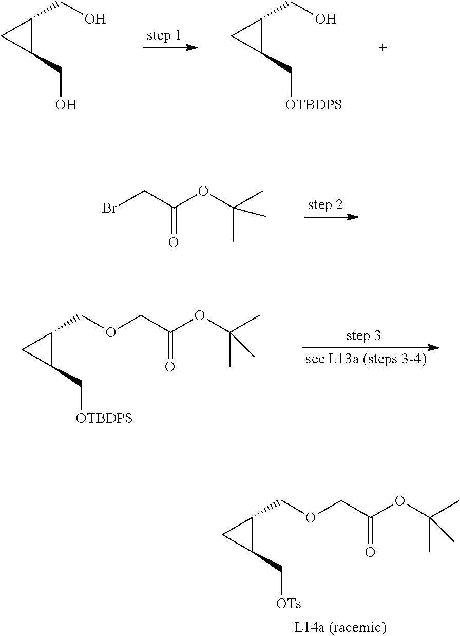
C1(CO)C(CO)C1.C1(CO)C(C[OTBDPS])C1.BrCC(OC(C)(C)C)=O.C1(COCC(OC(C)(C)C)=O)C(C[OTBDPS])C1.C1(COCC(OC(C)(C)C)=O)C(C[OTs])C1
